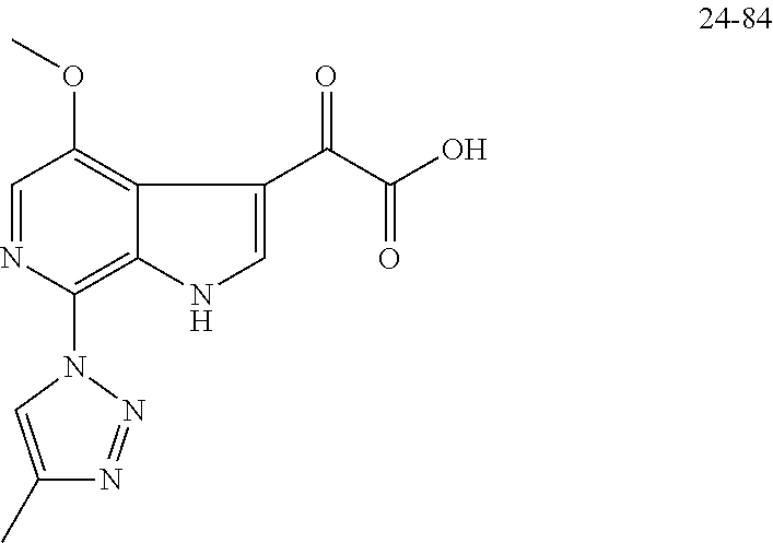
C1(N2C=C(C)N=N2)=C2C(=C(OC)C=N1)C(C(=O)C(O)=O)=CN2
